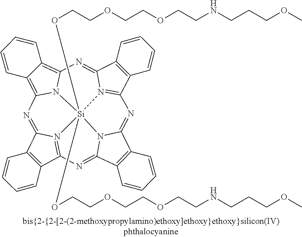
C12=C(C3=N4C1=NC1=C5C(=C6N1[Si]41(OCCOCCOCCNCCCOC)(OCCOCCOCCNCCCOC)N4=C(C7=C(C4=N6)C=CC=C7)N=C4C6=C(C(=N3)N41)C=CC=C6)C=CC=C5)C=CC=C2
